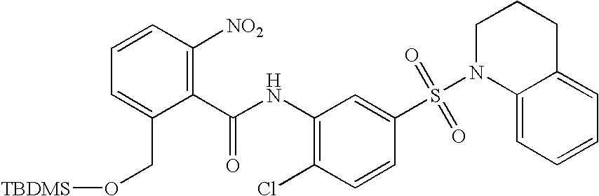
C1(NC(C2=C([NO2])C=CC=C2CO[TBDMS])=O)=C(Cl)C=CC(S(N2C3=CC=CC=C3CCC2)(=O)=O)=C1
